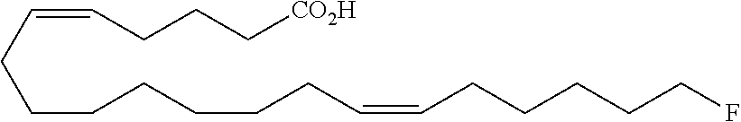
C(=CCCC[CO2H])CCCCCCCC=CCCCCCF
